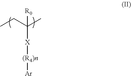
CCC(C)([R0])[X][(R4)n][Ar]
